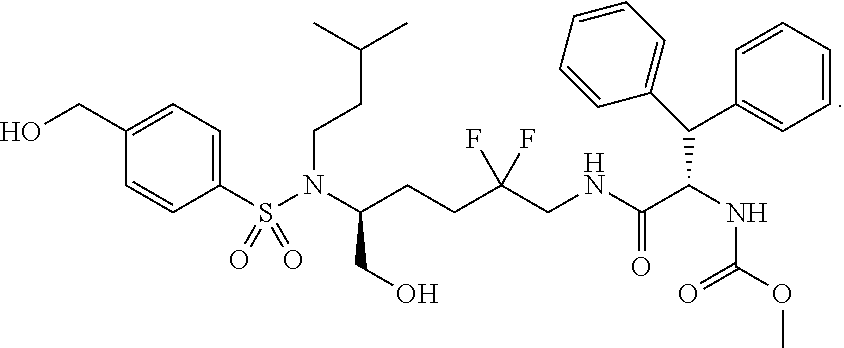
C1=C(S(N(C(CO)CCC(CNC(=O)C(NC(=O)OC)C(C2=CC=CC=C2)C2=CC=CC=C2)(F)F)CCC(C)C)(=O)=O)C=CC(CO)=C1
